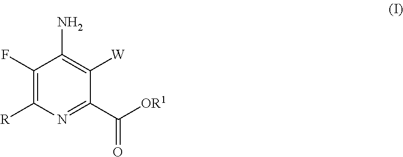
C1(F)=C([R])N=C(C([OR1])=O)C([W])=C1N
